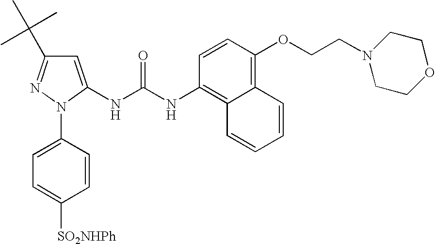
C1=C(NC(NC2=C3C(=C(OCCN4CCOCC4)C=C2)C=CC=C3)=O)N(C2=CC=C([SO2NHPh])C=C2)N=C1C(C)(C)C
